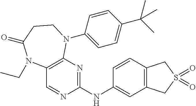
C1(NC2=NC3=C(C=N2)N(CC)C(=O)CCN3C2=CC=C(C(C)(C)C)C=C2)=CC2=C(C=C1)CS(=O)(=O)C2
